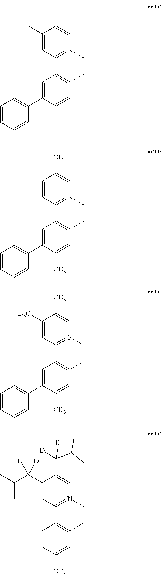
C1(C)=CC(C2=C(C)C=C(C)C(C3=CC=CC=C3)=C2)=N(C)C=C1C.C1=CC(C2=C(C)C=C([CD3])C(C3=CC=CC=C3)=C2)=N(C)C=C1[CD3].C1([D3C])=CC(C2=C(C)C=C([CD3])C(C3=CC=CC=C3)=C2)=N(C)C=C1[CD3].C1(C(C(C)C)([D])[D])=CC(C2=C(C)C=C([CD3])C=C2)=N(C)C=C1C([D])([D])C(C)C
